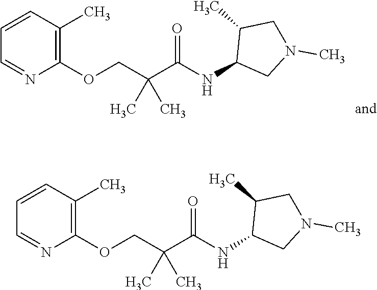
C1=NC(OCC(C)(C)C(=O)NC2CN(C)CC2C)=C(C)C=C1.C1=NC(OCC(C)(C)C(=O)NC2CN(C)CC2C)=C(C)C=C1
